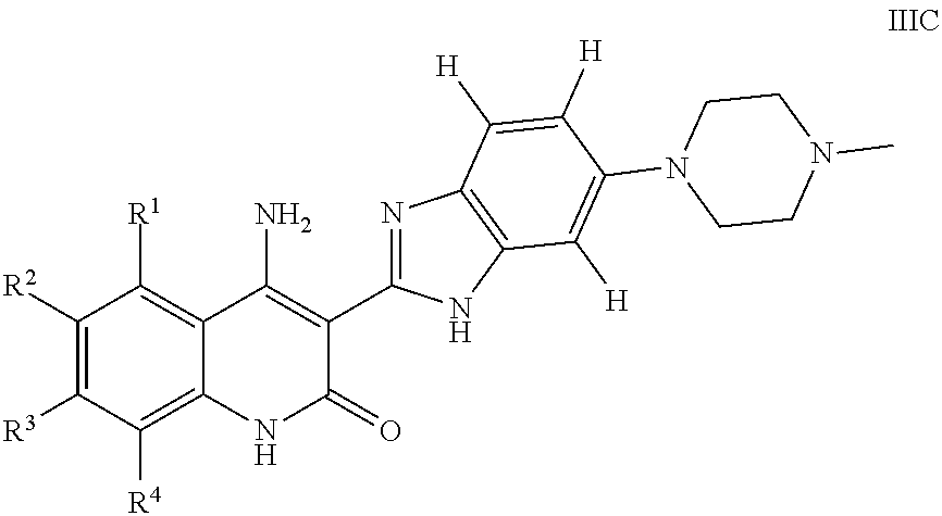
C1([R2])=C([R3])C([R4])=C2C(=C1[R1])C(N)=C(C1=NC3=C(N1)C([H])=C(N1CCN(C)CC1)C([H])=C3[H])C(=O)N2
